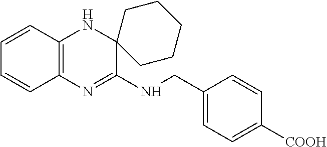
C1=CC2=C(C=C1)N=C(NCC1=CC=C([COOH])C=C1)C1(N2)CCCCC1
